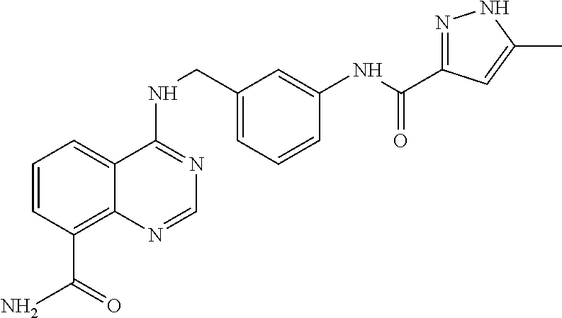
C1=CC(C(N)=O)=C2C(=C1)C(NCC1=CC=CC(NC(=O)C3=NNC(C)=C3)=C1)=NC=N2
